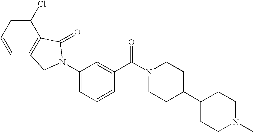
C1=C(N2CC3=C(C(Cl)=CC=C3)C2=O)C=C(C(N2CCC(C3CCN(C)CC3)CC2)=O)C=C1
